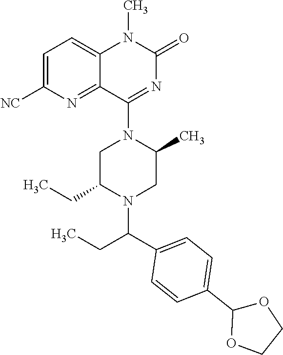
C1C(CC)N(C(C2=CC=C(C3OCCO3)C=C2)CC)CC(C)N1C1=NC(=O)N(C)C2=CC=C([NC])N=C12
